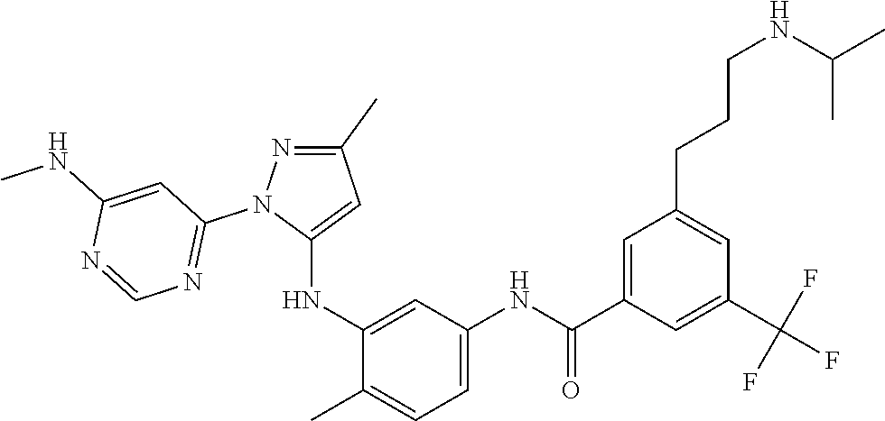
C1(C)=NN(C2=NC=NC(NC)=C2)C(NC2=CC(NC(C3=CC(CCCNC(C)C)=CC(C(F)(F)F)=C3)=O)=CC=C2C)=C1
